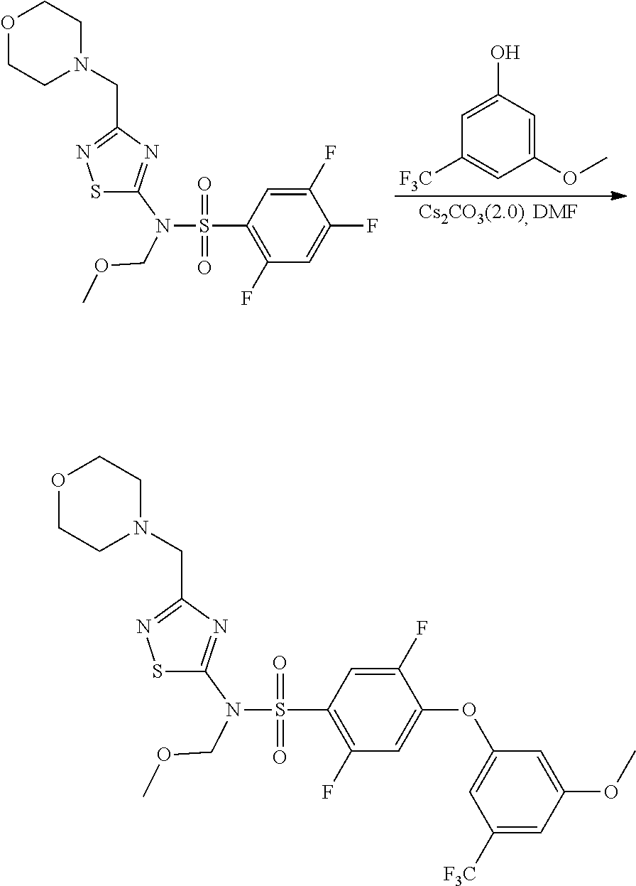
C1=C(O)C=C(OC)C=C1[F3C].S1C(N(S(=O)(=O)C2=C(F)C=C(F)C(F)=C2)COC)=NC(CN2CCOCC2)=N1.S1C(N(S(=O)(=O)C2=C(F)C=C(OC3=CC([F3C])=CC(OC)=C3)C(F)=C2)COC)=NC(CN2CCOCC2)=N1
